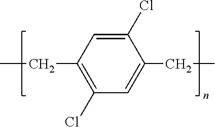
C1(CC)=CC(Cl)=C(CC)C=C1Cl
